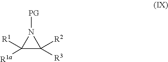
C1([R1])([R1a])C([R2])([R3])N1[PG]
